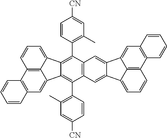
C12=C3C(=CC=C1)C1=C(C4=C(C)C=C([CN])C=C4)C4=C(C(C5=C(C)C=C([CN])C=C5)=C1C3=CC1=C2C=CC=C1)C=C1C(=C4)C2=CC3=C(C4=C2C1=CC=C4)C=CC=C3
